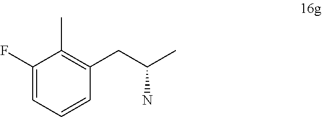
C1=C(F)C(C)=C(CC(C)N)C=C1
